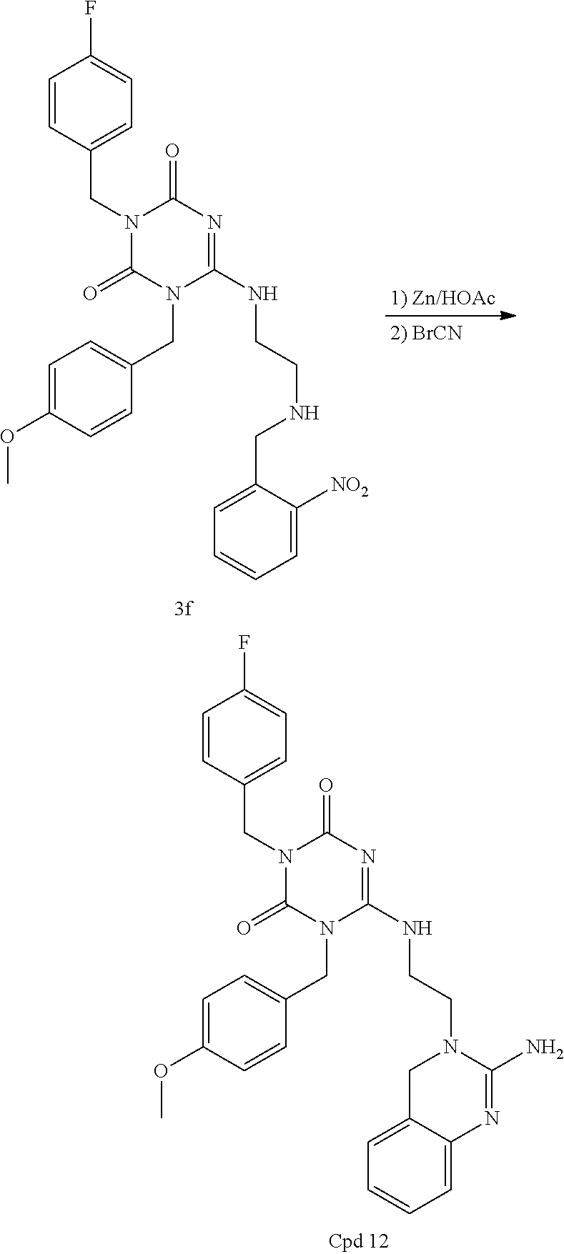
C1=CC(CN2C(=O)N(CC3=CC=C(OC)C=C3)C(NCCNCC3=CC=CC=C3[NO2])=NC2=O)=CC=C1F.C1=CC(CN2C(=O)N(CC3=CC=C(OC)C=C3)C(NCCN3CC4=CC=CC=C4N=C3N)=NC2=O)=CC=C1F
